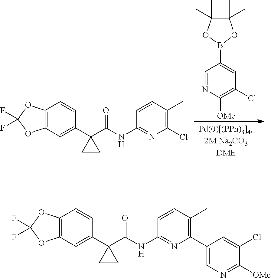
C1(C)(C)C(C)(C)OB(C2=CC(Cl)=C([OMe])N=C2)O1.C12=C(C=C(C3(C(NC4=NC(Cl)=C(C)C=C4)=O)CC3)C=C1)OC(F)(F)O2.C12=C(C=C(C3(C(NC4=NC(C5=CN=C([OMe])C(Cl)=C5)=C(C)C=C4)=O)CC3)C=C1)OC(F)(F)O2
